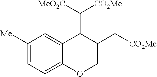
C1([Me])=CC=C2C(=C1)C(C([MeO2C])[CO2Me])C(C[CO2Me])CO2
